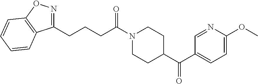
C1(CCCC(N2CCC(C(C3=CC=C(OC)N=C3)=O)CC2)=O)=NOC2=C1C=CC=C2
